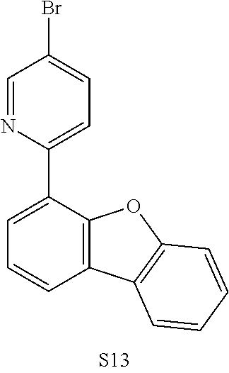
C1(C2=CC=C(Br)C=N2)=CC=CC2=C1OC1=C2C=CC=C1
